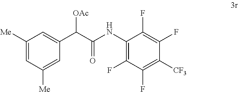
C1([Me])=CC([Me])=CC(C(C(NC2=C(F)C(F)=C([CF3])C(F)=C2F)=O)[OAc])=C1
